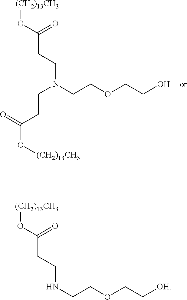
[(CH2)13CH3]OC(CCNCCOCC[OH])=O.[(CH2)13CH3]OC(CCN(CCOCCO)CCC(O[(CH2)13CH3])=O)=O
